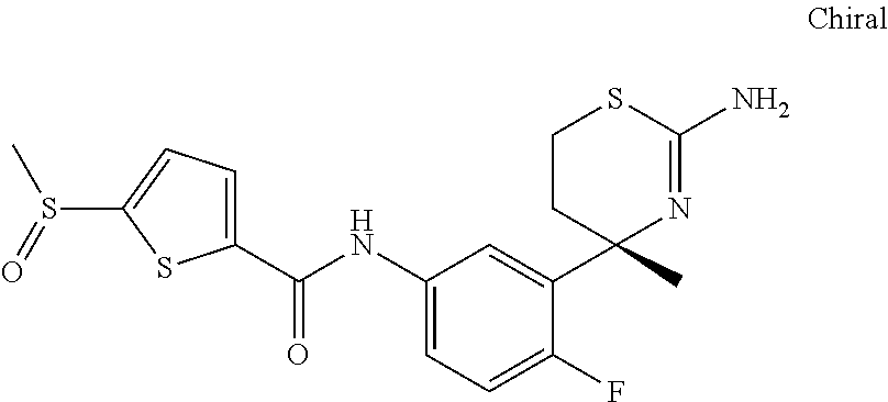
C1=C(C(NC2=CC=C(F)C(C3(C)N=C(N)SCC3)=C2)=O)SC(S(=O)C)=C1
